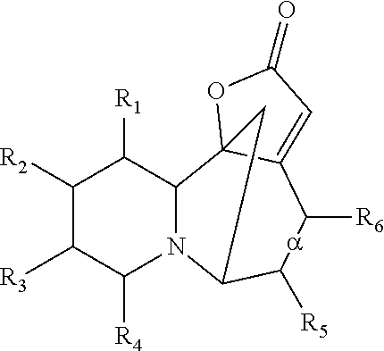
C1([R2])C([R3])C([R4])N2C(C1[R1])C13C(=CC(=O)O1)C([R6])C([R5])C2C3
